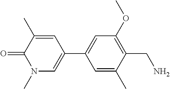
C1=C(C)C(CN)=C(OC)C=C1C1=CN(C)C(=O)C(C)=C1
